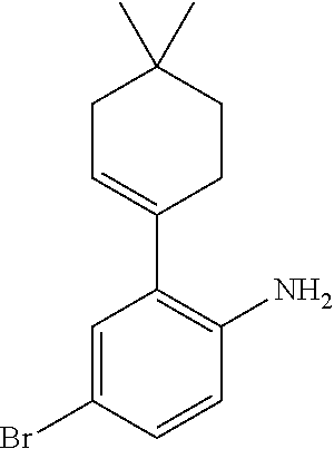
C1=C(Br)C=CC(N)=C1C1=CCC(C)(C)CC1
